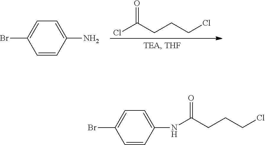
C1(Br)=CC=C(NC(=O)CCCCl)C=C1.C1(Br)=CC=C(N)C=C1.O=C(CCCCl)Cl
